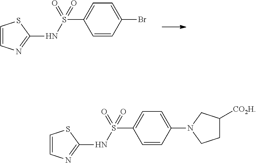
C1=CN=C(NS(C2=CC=C(Br)C=C2)(=O)=O)S1.C1=CN=C(NS(C2=CC=C(N3CCC([CO2H])C3)C=C2)(=O)=O)S1
